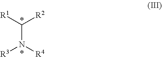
[R1]C([R2])N([R4])[R3].*.*
